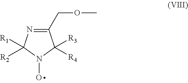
C1(COC)=NC([R1])([R2])N(O)C1([R3])[R4]
